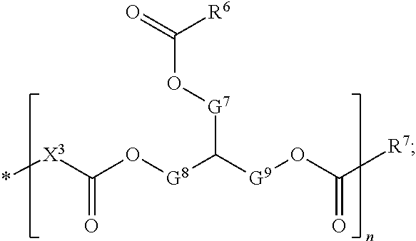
[X3](C(O[G8]C([G9]OC([R7])=O)[G7]OC(=O)[R6])=O)*
